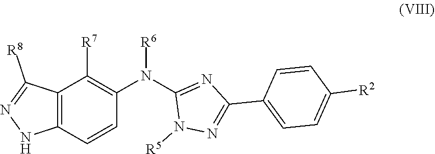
C12=C(C=CC(N(C3=NC(C4=CC=C([R2])C=C4)=NN3[R5])[R6])=C1[R7])NN=C2[R8]
